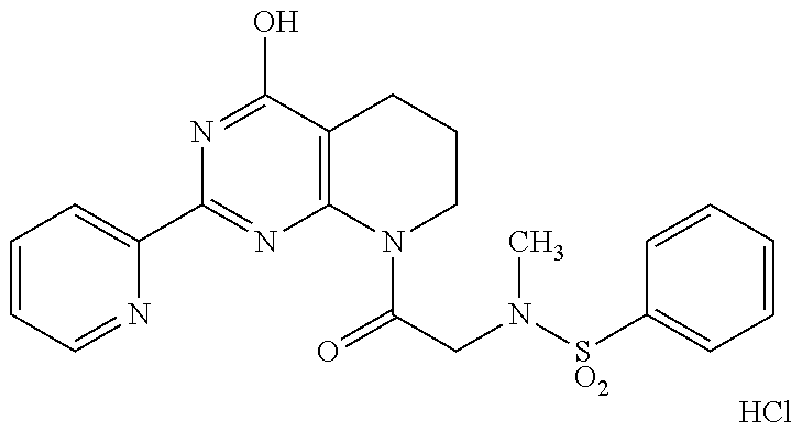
C1=CC=NC(C2=NC3=C(C(O)=N2)CCCN3C(=O)CN(C)[SO2]C2=CC=CC=C2)=C1.Cl
